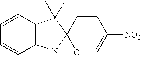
C1=CC2=C(C=C1)N(C)C1(C2(C)C)OC=C([NO2])C=C1
